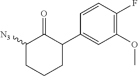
C1(C2C(=O)C([N3])CCC2)=CC(OC)=C(F)C=C1
